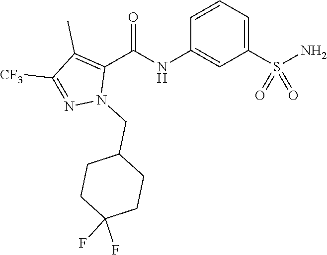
C1=CC=C(S(N)(=O)=O)C=C1NC(C1=C(C)C([CF3])=NN1CC1CCC(F)(F)CC1)=O
